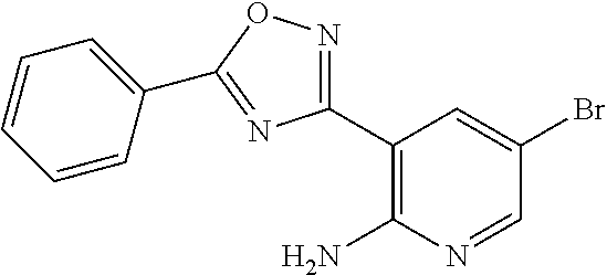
C1(C2=NOC(C3=CC=CC=C3)=N2)=C(N)N=CC(Br)=C1
